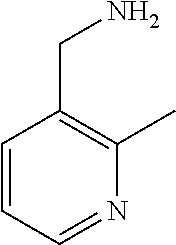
C1=CC=NC(C)=C1CN
